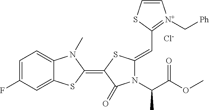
[Cl-].C1=C(F)C=C2C(=C1)N(C)C(=C1SC(=CC3=[N+](C[Ph])C=CS3)N(C(C(OC)=O)C)C1=O)S2
